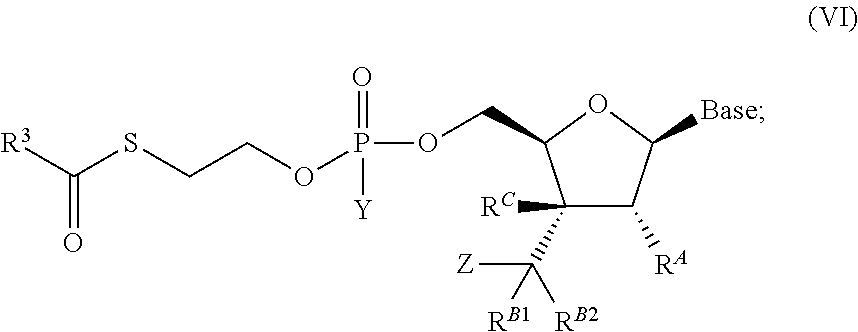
C1(C([RB2])([Z])[RB1])([RC])C([RA])C([Base])OC1COP(OCCSC([R3])=O)(=O)[Y]
